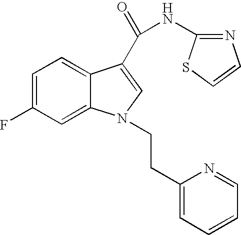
C1=C(F)C=C2C(=C1)C(C(=O)NC1=NC=CS1)=CN2CCC1=CC=CC=N1
